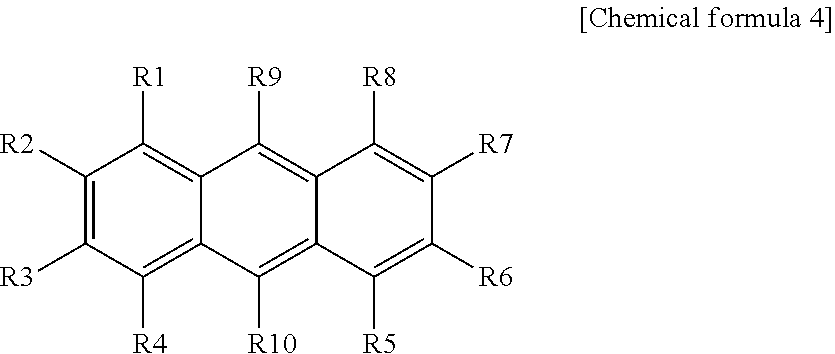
C1([R2])=C([R3])C([R4])=C2C(=C1[R1])C([R9])=C1C(=C2[R10])C([R5])=C([R6])C([R7])=C1[R8]
